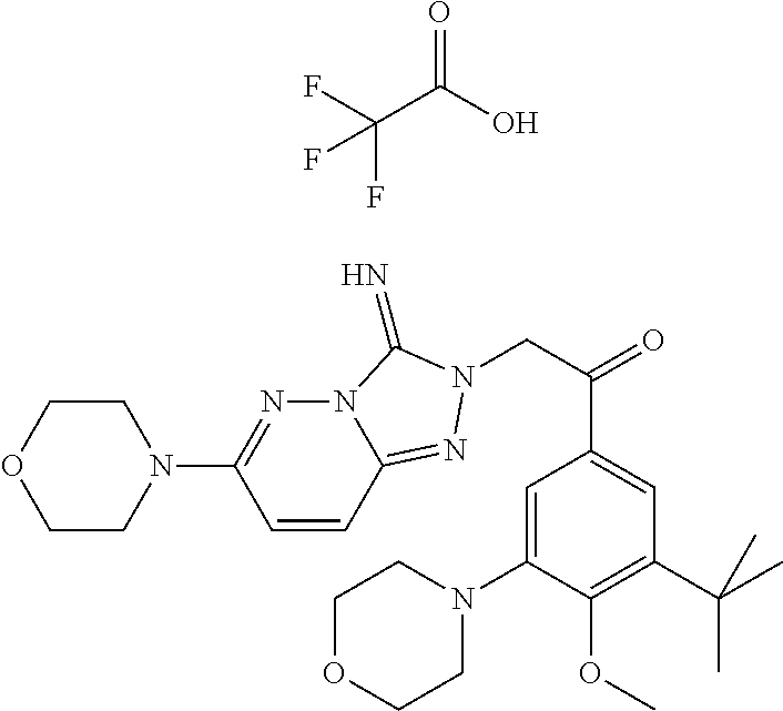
C1=CC2=NN(CC(=O)C3=CC(C(C)(C)C)=C(OC)C(N4CCOCC4)=C3)C(=N)N2N=C1N1CCOCC1.C(C(O)=O)(F)(F)F
